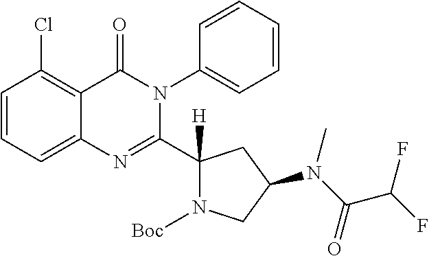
C1=CC=C2C(=C1Cl)C(=O)N(C1=CC=CC=C1)C(C1([H])N([Boc])CC(N(C(C(F)F)=O)C)C1)=N2
